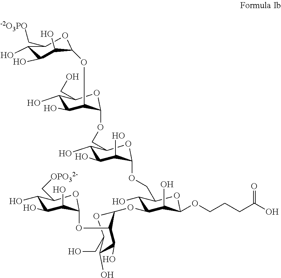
C1(O)C(OC2OC(CO)C(O)C(O)C2OC2OC(C[OPO32-])C(O)C(O)C2O)C(O)C(OCCCC(O)=O)OC1COC1OC(COC2OC(CO)C(O)C(O)C2OC2OC(C[-2O3PO])C(O)C(O)C2O)C(O)C(O)C1O
